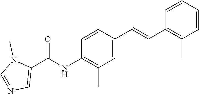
C1(C=CC2=C(C)C=CC=C2)=CC(C)=C(NC(C2=CN=CN2C)=O)C=C1
